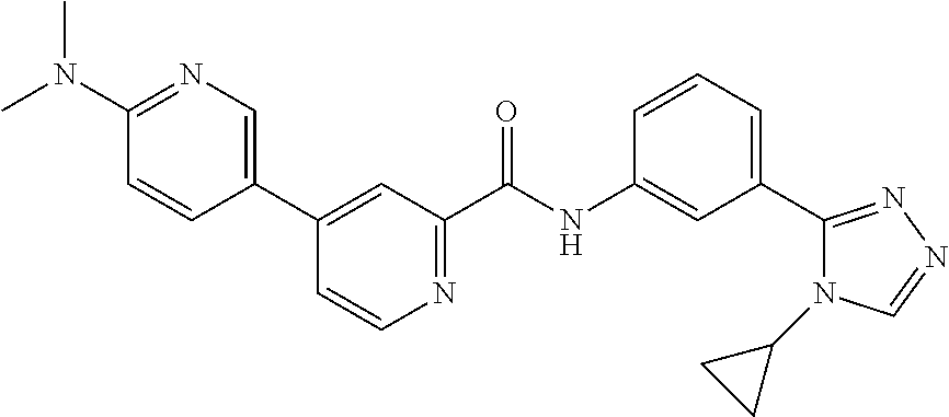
C1(C2=CN=C(N(C)C)C=C2)=CC(C(NC2=CC(C3=NN=CN3C3CC3)=CC=C2)=O)=NC=C1
